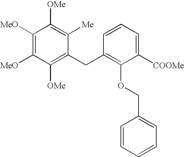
C1([OMe])=C(CC2=C(OCC3=CC=CC=C3)C([COOMe])=CC=C2)C([Me])=C([OMe])C([MeO])=C1[MeO]
